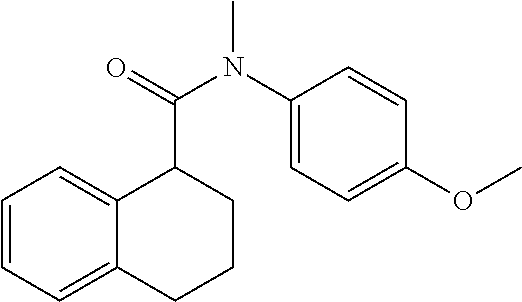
C1=CC=C2C(=C1)C(C(=O)N(C1=CC=C(OC)C=C1)C)CCC2
